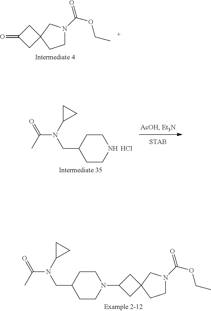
N1(C(=O)OCC)CCC2(C1)CC(=O)C2.C1CC(CN(C(=O)C)C2CC2)CCN1.Cl.N1(C(=O)OCC)CCC2(C1)CC(N1CCC(CN(C(=O)C)C3CC3)CC1)C2
